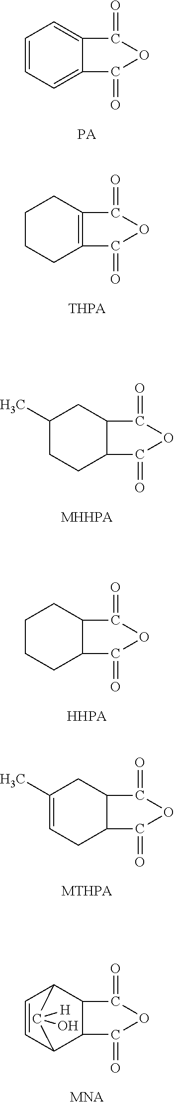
C1=CC=C2C(=C1)C(=O)OC2=O.C1CCC2=C(C1)C(=O)OC2=O.[THPA].C1(C)CCC2C(C1)C(=O)OC2=O.[MHHPA].C1CCC2C(C1)C(=O)OC2=O.C1(C)=CCC2C(C1)C(=O)OC2=O.[MTHPA].C1=CC2C3C(C1C2([H])O)C(=O)OC3=O
